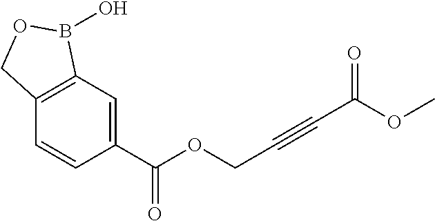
C1=C(C(OCC#CC(OC)=O)=O)C=CC2=C1B(O)OC2
